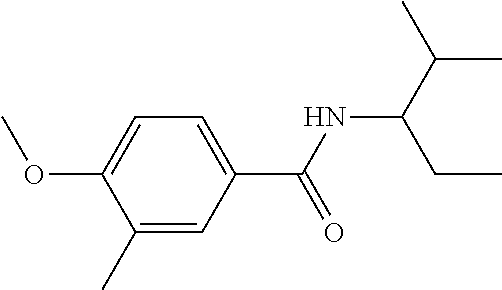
C1(C)=CC(C(NC(C(C)C)CC)=O)=CC=C1OC
